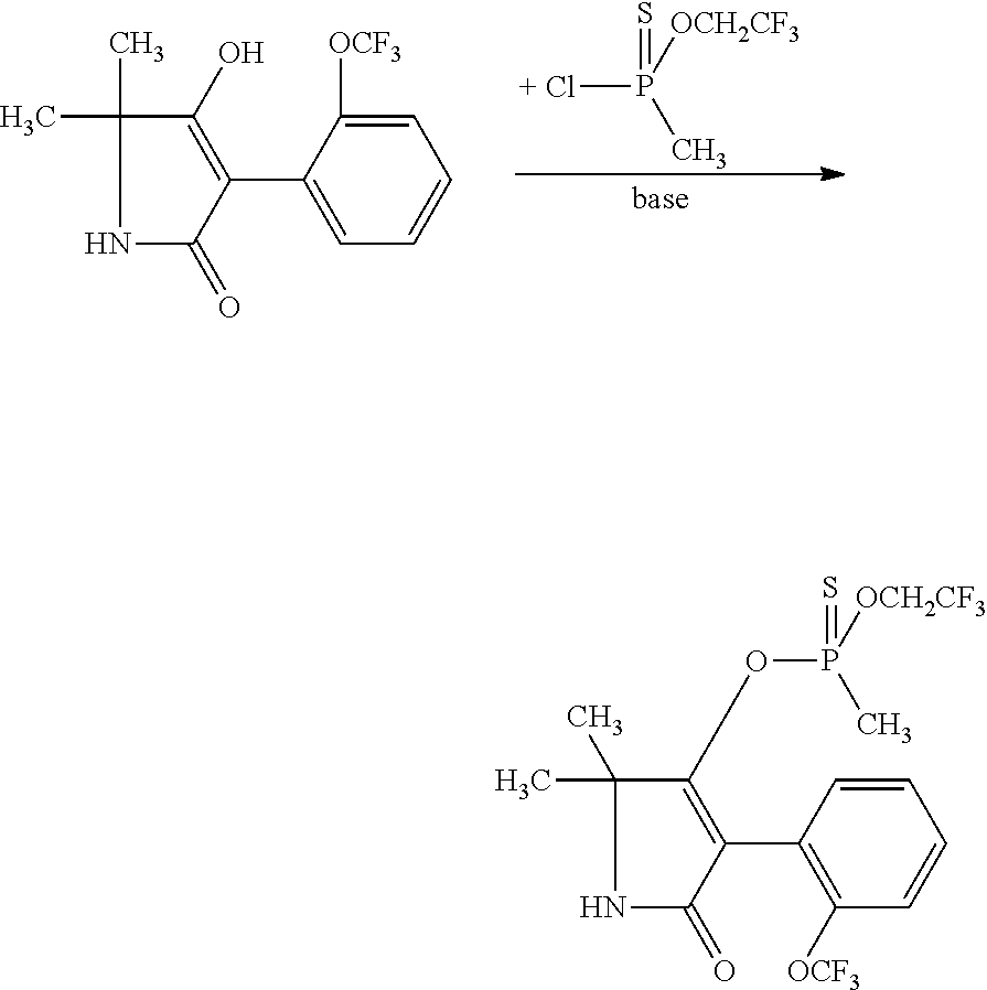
[+ Cl]P(=S)([OCH2CF3])C.CC1(C)NC(=O)C(C2=CC=CC=C2[OCF3])=C1O.CC1(C)NC(=O)C(C2=C([OCF3])C=CC=C2)=C1OP(=S)([OCH2CF3])C
